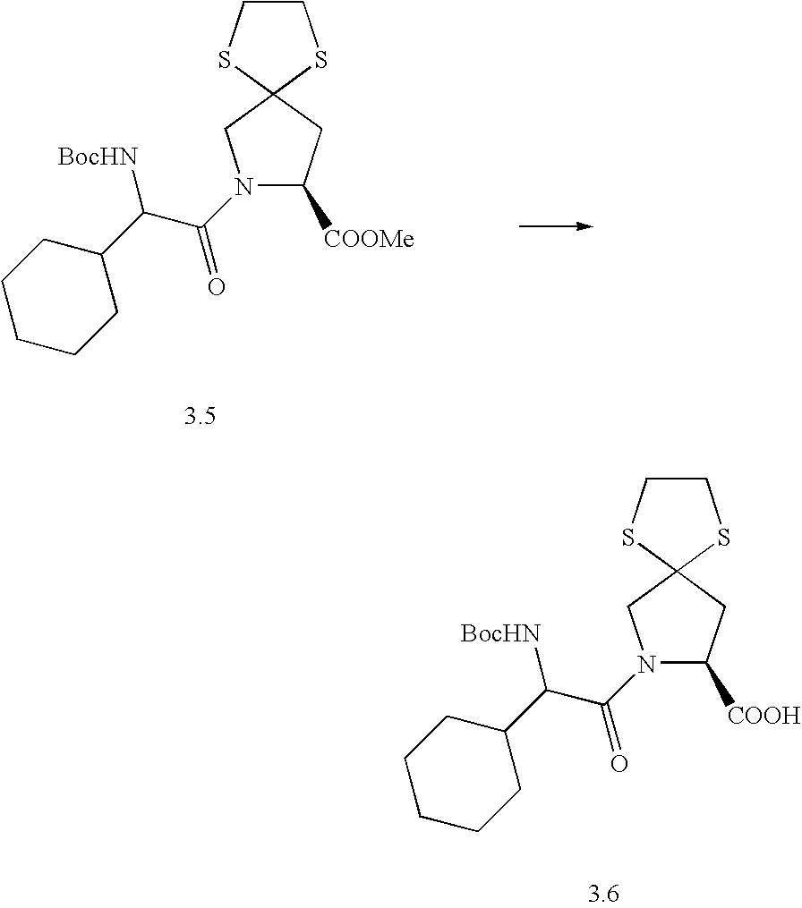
N1(C(C(C2CCCCC2)[BocHN])=O)C([COOMe])CC2(C1)SCCS2.N1(C(C(C2CCCCC2)[BocHN])=O)C([COOH])CC2(C1)SCCS2
